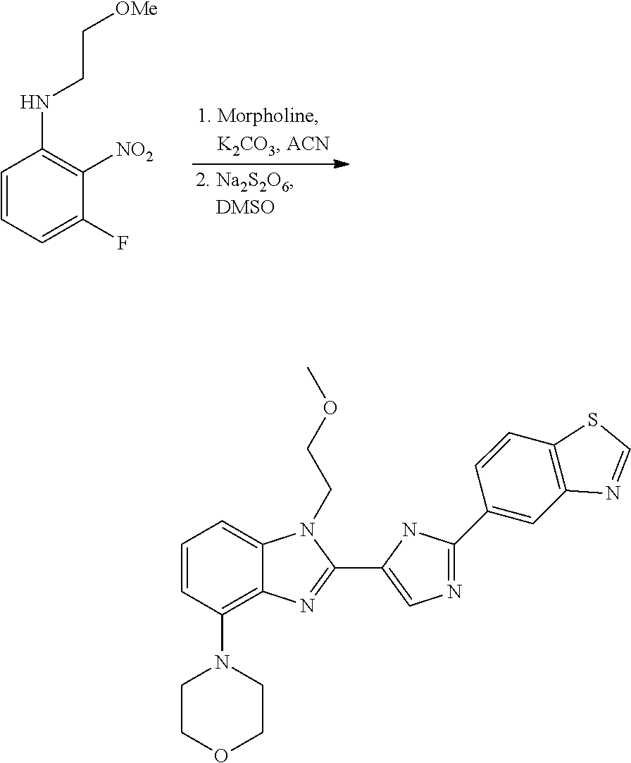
C1=CC=C(F)C([NO2])=C1NCC[OMe].N1=C(C2=CC3=C(C=C2)SC=N3)NC(C2=NC3=C(N4CCOCC4)C=CC=C3N2CCOC)=C1
